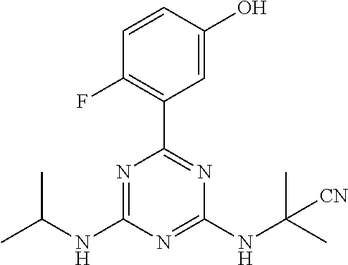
C1(NC(C)C)=NC(C2=C(F)C=CC(O)=C2)=NC(NC(C)(C)[CN])=N1
